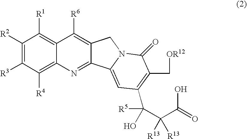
C1([R2])=C([R3])C([R4])=C2C(=C1[R1])C([R6])=C1C(=N2)C2=CC(C([R5])(O)C(C(=O)O)([R13])[R13])=C(C[OR12])C(=O)N2C1
